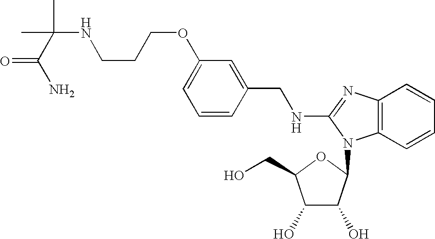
C1=C(OCCCNC(C(N)=O)(C)C)C=C(CNC2=NC3=C(C=CC=C3)N2C2C(O)C(O)C(CO)O2)C=C1
